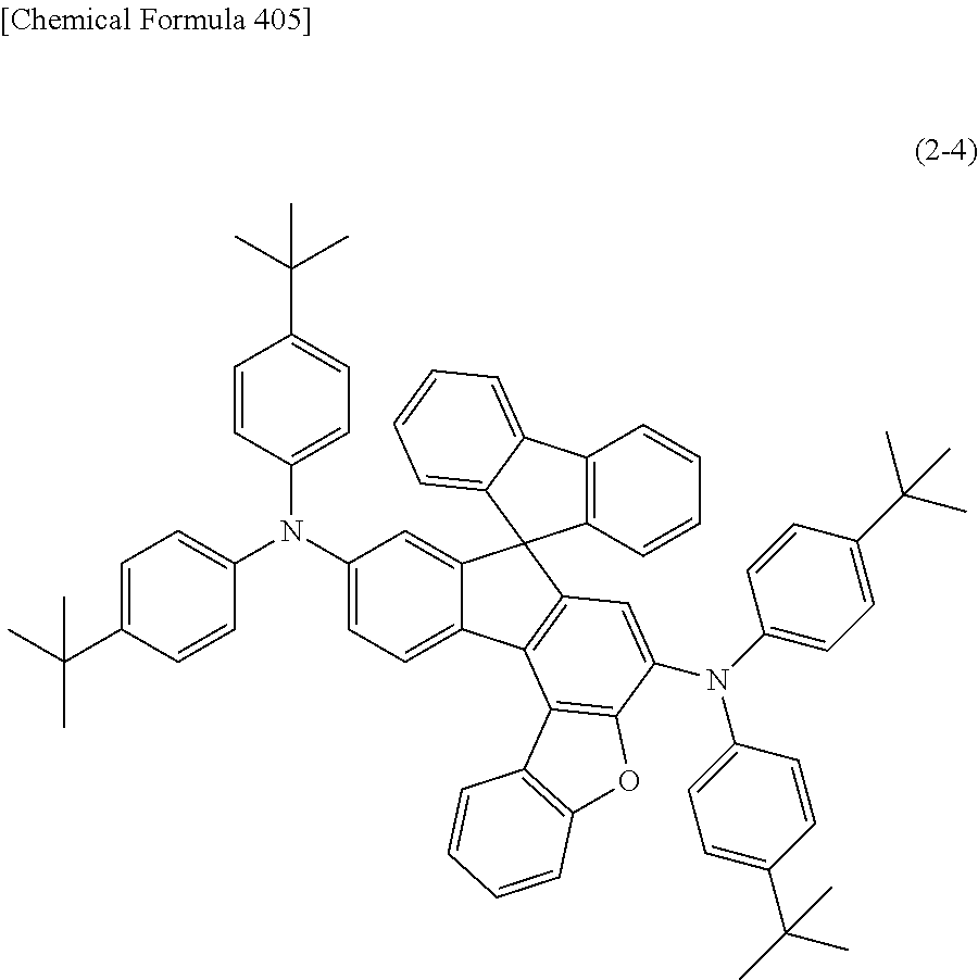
C12=C(C=CC=C1)C1=CC=CC=C1C21C2=CC(N(C3=CC=C(C(C)(C)C)C=C3)C3=CC=C(C(C)(C)C)C=C3)=CC=C2C2=C1C=C(N(C1=CC=C(C(C)(C)C)C=C1)C1=CC=C(C(C)(C)C)C=C1)C1=C2C2=C(O1)C=CC=C2
